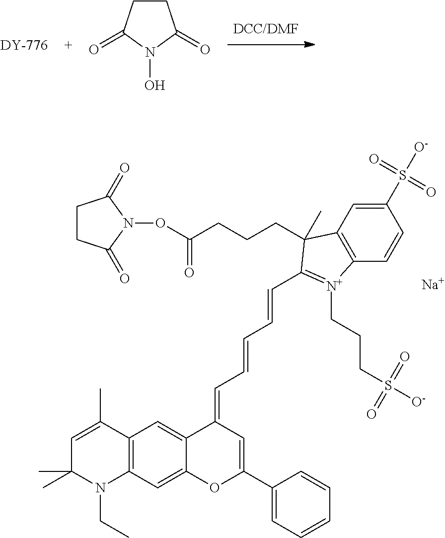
[Na].C(=CC=CC1=[N+](CCCS([O-])(=O)=O)C2=C(C=C(S([O-])(=O)=O)C=C2)C1(CCCC(ON1C(=O)CCC1=O)=O)C)C=C1C2=CC3=C(C=C2OC(C2=CC=CC=C2)=C1)N(CC)C(C)(C)C=C3C.C1CC(=O)N(O)C1=O
